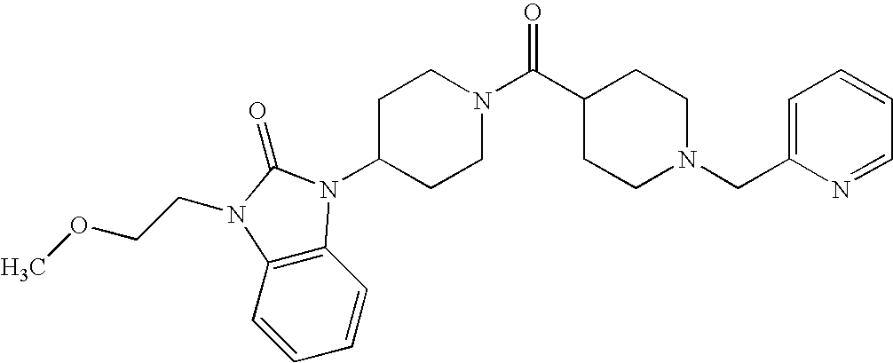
C1=CC2=C(C=C1)N(CCOC)C(=O)N2C1CCN(C(C2CCN(CC3=CC=CC=N3)CC2)=O)CC1
